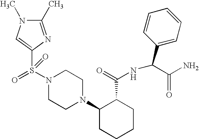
S(N1CCN(C2CCCCC2C(=O)NC(C2=CC=CC=C2)C(N)=O)CC1)(=O)(C1=CN(C)C(C)=N1)=O
